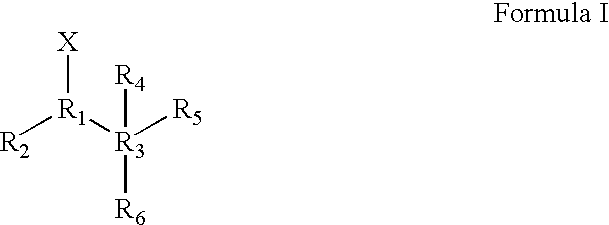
[R2][R1]([R3]([R6])([R5])[R4])[X]
